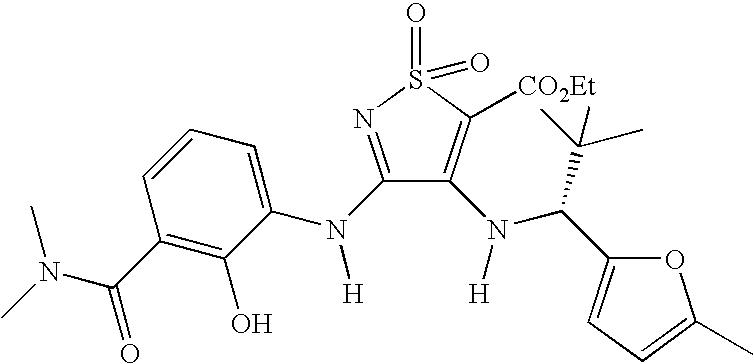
N(C(C1=C(O)C(N(C2=NS(=O)(=O)C([CO2Et])=C2N([H])C(C(C)(C)C)C2=CC=C(C)O2)[H])=CC=C1)=O)(C)C
